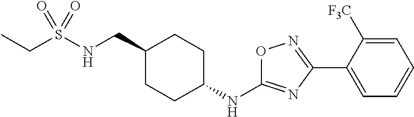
C(S(NCC1CCC(NC2=NC(C3=CC=CC=C3[F3C])=NO2)CC1)(=O)=O)C
